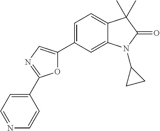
O1C(C2=CC=C3C(=C2)N(C2CC2)C(=O)C3(C)C)=CN=C1C1=CC=NC=C1
